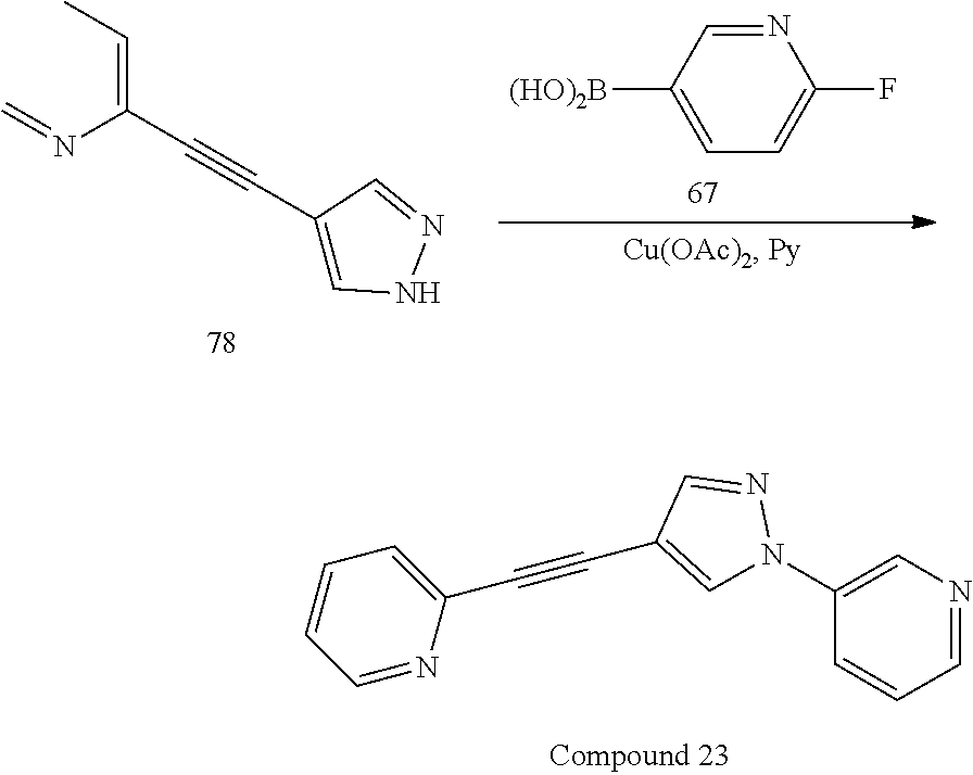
C=NC(=CC)C#CC1=CNN=C1.C1([(HO)2B])=CC=C(F)N=C1.C1(N2C=C(C#CC3=CC=CC=N3)C=N2)=CN=CC=C1
